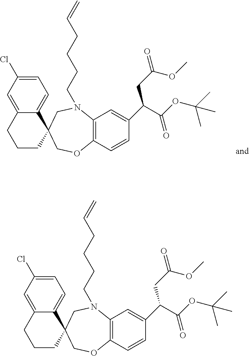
C1=C(Cl)C=C2C(=C1)C1(CCC2)COC2=C(N(CCCCC=C)C1)C=C(C(C(OC(C)(C)C)=O)CC(=O)OC)C=C2.C1=C(Cl)C=C2C(=C1)C1(CCC2)COC2=C(N(CCCCC=C)C1)C=C(C(C(OC(C)(C)C)=O)CC(=O)OC)C=C2
